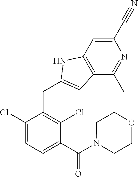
C1(Cl)=CC=C(C(N2CCOCC2)=O)C(Cl)=C1CC1=CC2=C(N1)C=C(C#N)N=C2C
